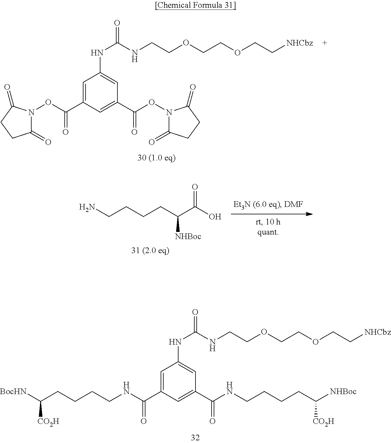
C1(=O)N(OC(=O)C2=CC(NC(=O)NCCOCCOCC[NHCbz])=CC(C(ON3C(=O)CCC3=O)=O)=C2)C(=O)CC1.O=C(O)C(CCCCN)[NHBoc].C1=C(C(=O)NCCCCC([BocHN])[CO2H])C=C(C(NCCCCC([NHBoc])[CO2H])=O)C=C1NC(=O)NCCOCCOCC[NHCbz]
